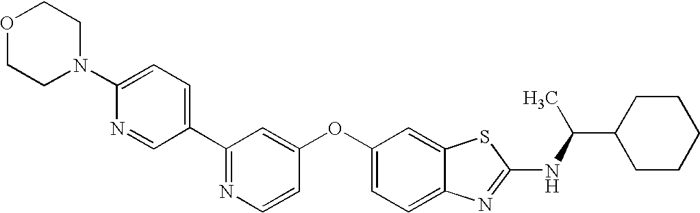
N1=C(C2=CC=C(N3CCOCC3)N=C2)C=C(OC2=CC=C3C(=C2)SC(NC(C2CCCCC2)C)=N3)C=C1
